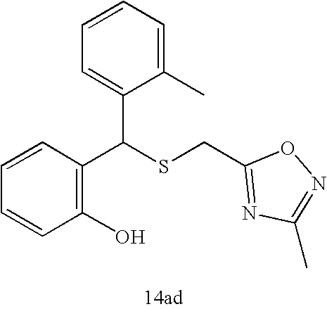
C1=CC=CC(C(C2=CC=CC=C2C)SCC2=NC(C)=NO2)=C1O
